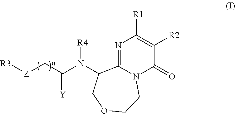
N1=C2N(C(=O)C([R2])=C1[R1])CCOCC2N(C(C[Z][R3])=[Y])[R4]
